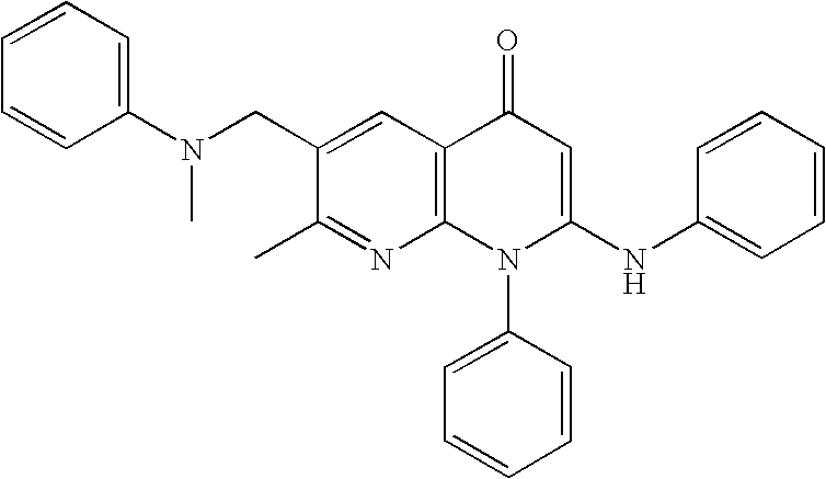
N1=C(C)C(CN(C2=CC=CC=C2)C)=CC2=C1N(C1=CC=CC=C1)C(NC1=CC=CC=C1)=CC2=O
